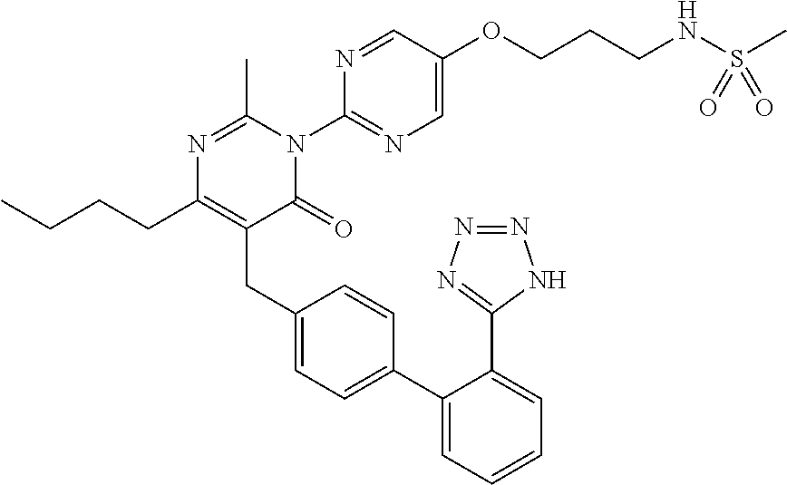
C1(C2=CC=C(CC3=C(CCCC)N=C(C)N(C4=NC=C(OCCCNS(C)(=O)=O)C=N4)C3=O)C=C2)=CC=CC=C1C1=NN=NN1
